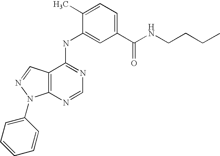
C12=C(C(NC3=CC(C(NCCCC)=O)=CC=C3C)=NC=N1)C=NN2C1=CC=CC=C1
